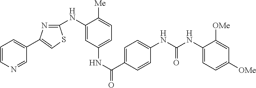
C1=CN=CC(C2=CSC(NC3=CC(NC(C4=CC=C(NC(NC5=CC=C([OMe])C=C5[OMe])=O)C=C4)=O)=CC=C3[Me])=N2)=C1
